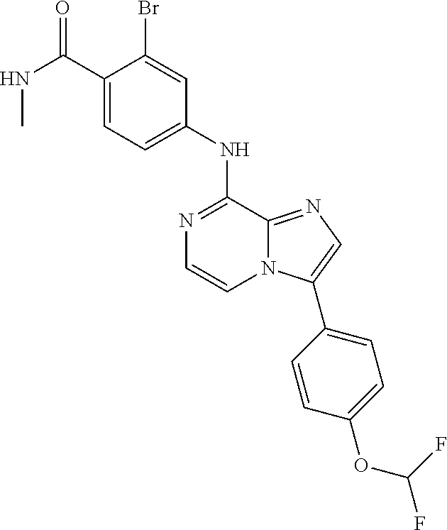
C1(NC2=NC=CN3C2=NC=C3C2=CC=C(OC(F)F)C=C2)=CC=C(C(NC)=O)C(Br)=C1
